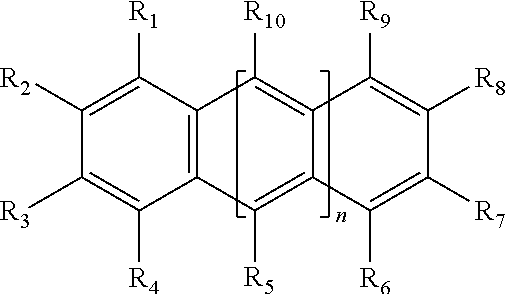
C1([R1])=C([R2])C([R3])=C([R4])C2=C1C([R10])=C1C(=C2[R5])C([R6])=C([R7])C([R8])=C1[R9]
